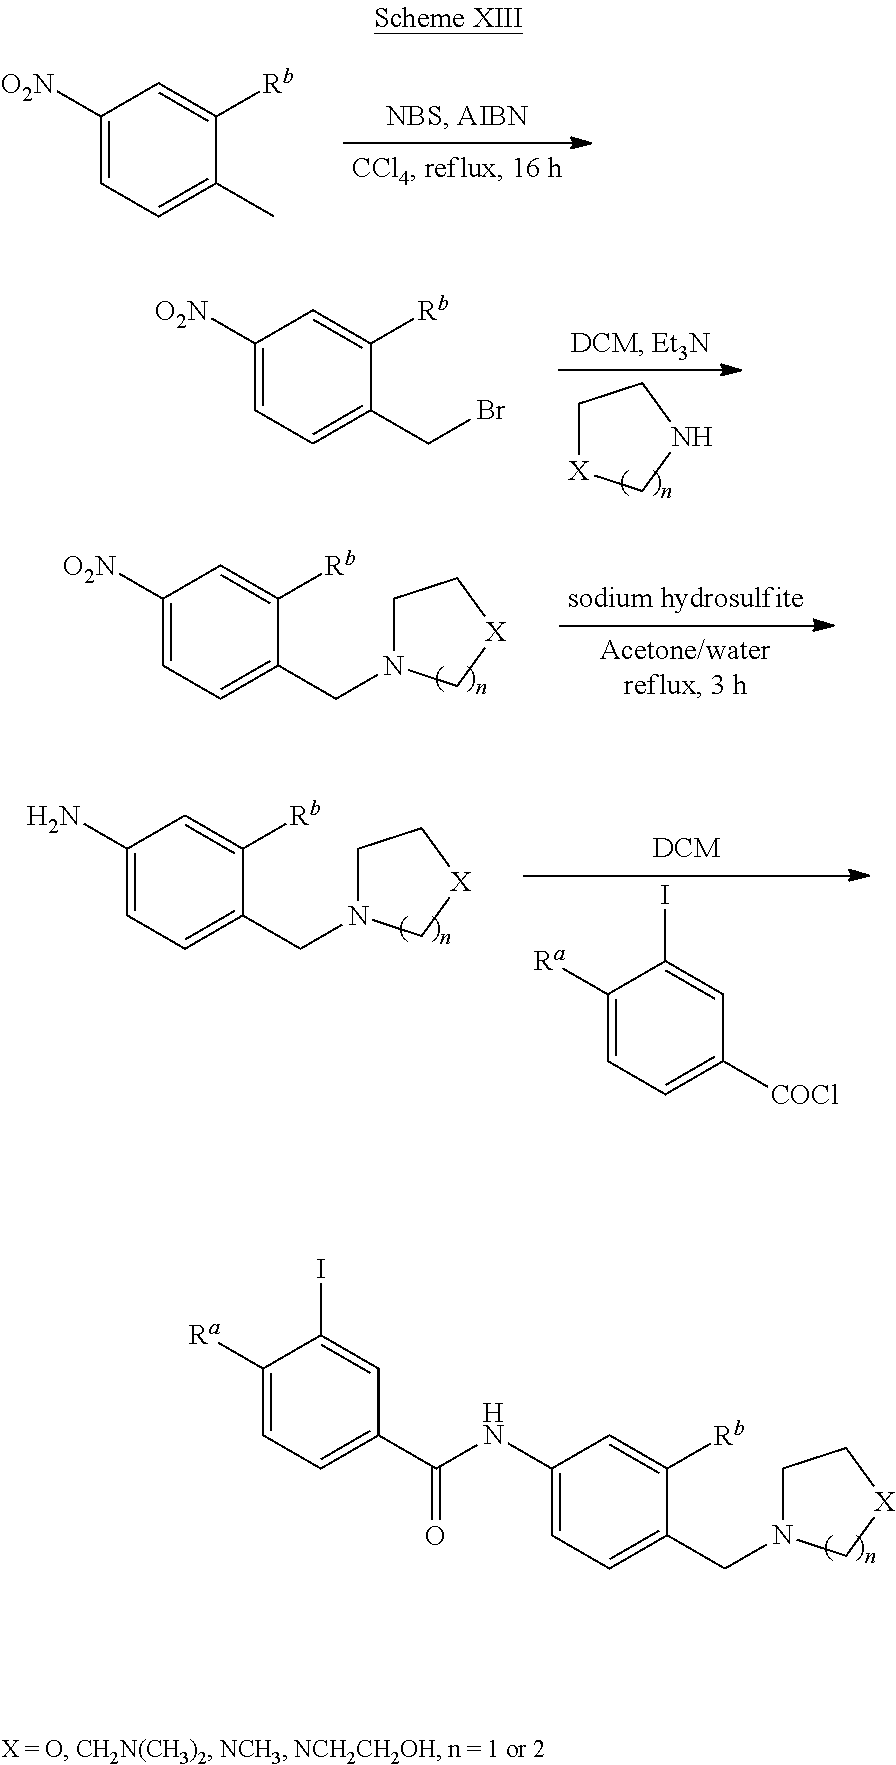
C1([O2N])=CC=C(C)C([Rb])=C1.C1[X]CNC1.C1([O2N])=CC=C(CBr)C([Rb])=C1.C1([O2N])=CC=C(CN2CC[X]C2)C([Rb])=C1.C1(N)=CC=C(CN2CC[X]C2)C([Rb])=C1.C1([Ra])=CC=C([COCl])C=C1I.C1(NC(C2=CC=C([Ra])C(I)=C2)=O)=CC=C(CN2CC[X]C2)C([Rb])=C1
